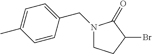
C1CC(Br)C(=O)N1CC1=CC=C(C)C=C1
